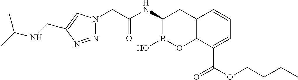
N1=NC(CNC(C)C)=CN1CC(NC1B(O)OC2=C(C1)C=CC=C2C(OCCCC)=O)=O
